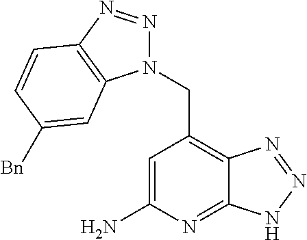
C1=C(N)N=C2C(=C1CN1N=NC3=C1C=C([Bn])C=C3)N=NN2
